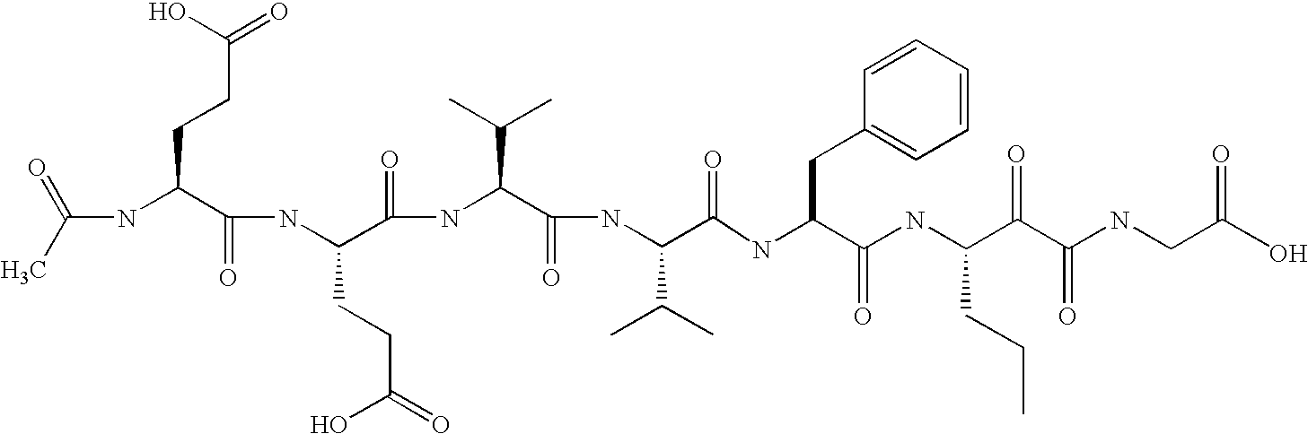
CC(=O)NC(C(NC(C(NC(C(NC(C(=O)NC(C(NC(C(C(NCC(O)=O)=O)=O)CCC)=O)CC1=CC=CC=C1)C(C)C)=O)C(C)C)=O)CCC(O)=O)=O)CCC(=O)O
